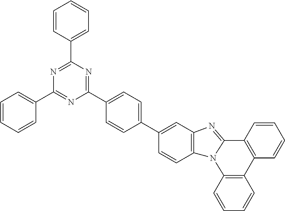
C1=CC2=C(C=C1)N1C(=NC3=C1C=CC(C1=CC=C(C4=NC(C5=CC=CC=C5)=NC(C5=CC=CC=C5)=N4)C=C1)=C3)C1=C2C=CC=C1
